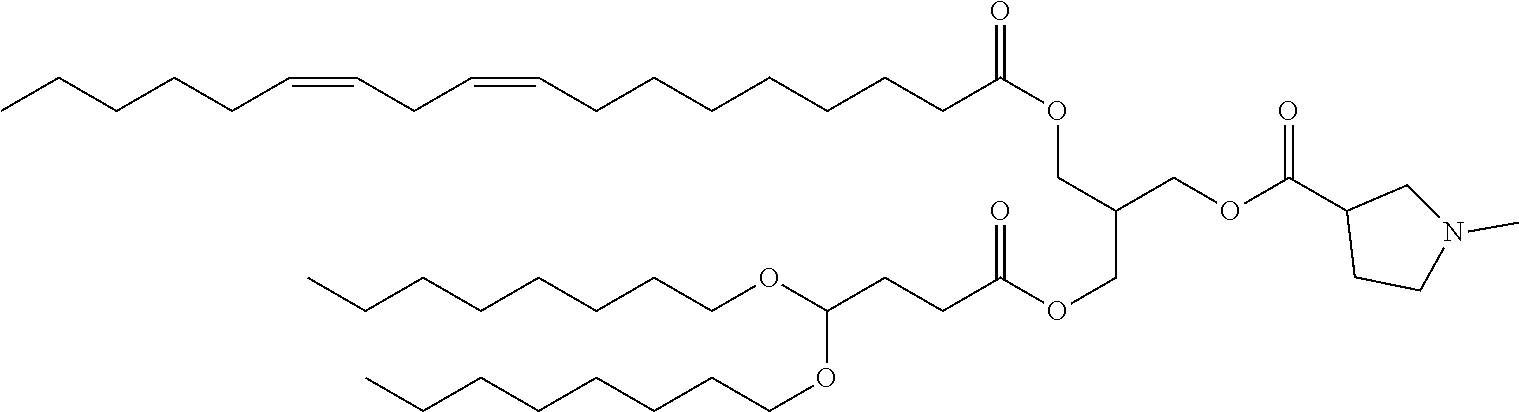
C(CCCOC(OCCCCCCCC)CCC(=O)OCC(COC(CCCCCCCC=CCC=CCCCCC)=O)COC(C1CCN(C)C1)=O)CCCC
